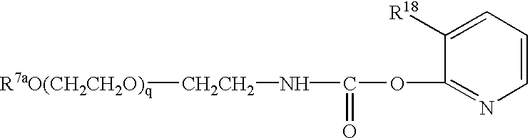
[R7aO(CH2CH2O)q][CH2CH2]NC(OC1=NC=CC=C1[R18])=O
